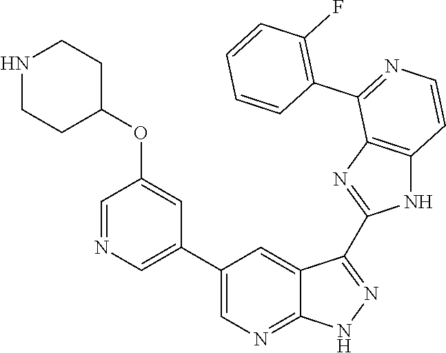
C1=NC=C(C2=CN=C3C(=C2)C(C2=NC4=C(N2)C=CN=C4C2=C(F)C=CC=C2)=N[N H]3)C=C1OC1CCNCC1
